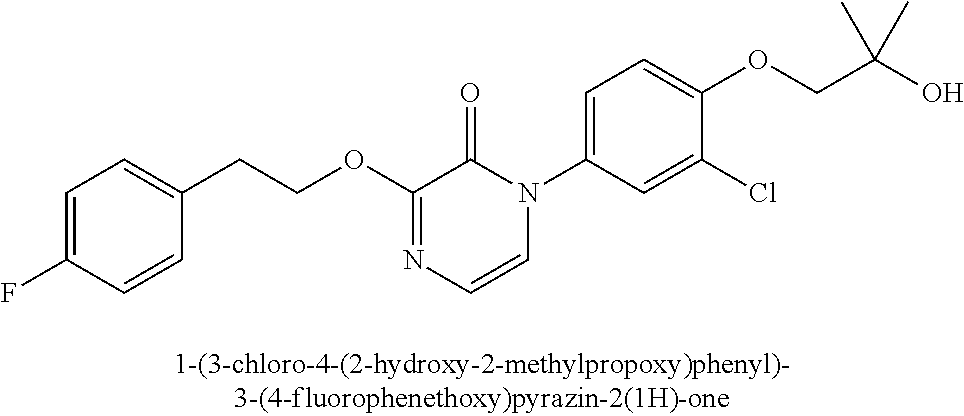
C1=C(F)C=CC(CCOC2=NC=CN(C3=CC=C(OCC(O)(C)C)C(Cl)=C3)C2=O)=C1
